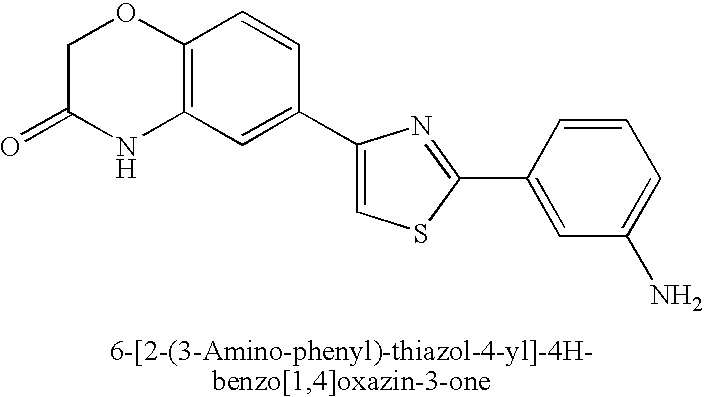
C1C(=O)NC2=C(O1)C=CC(C1=CSC(C3=CC(N)=CC=C3)=N1)=C2
